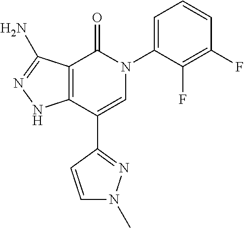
C1(F)=C(F)C(N2C(=O)C3=C(C(C4=NN(C)C=C4)=C2)NN=C3N)=CC=C1
